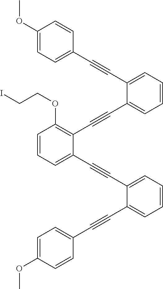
C1=CC=C(C#CC2=CC=CC=C2C#CC2=CC=C(OC)C=C2)C(C#CC2=CC=CC=C2C#CC2=CC=C(OC)C=C2)=C1OCCI
